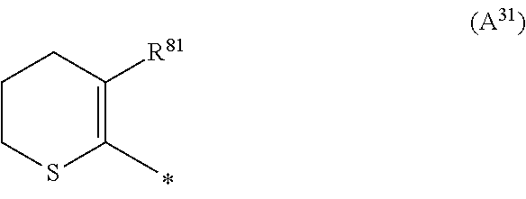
C1CSC(C)=C([R81])C1
